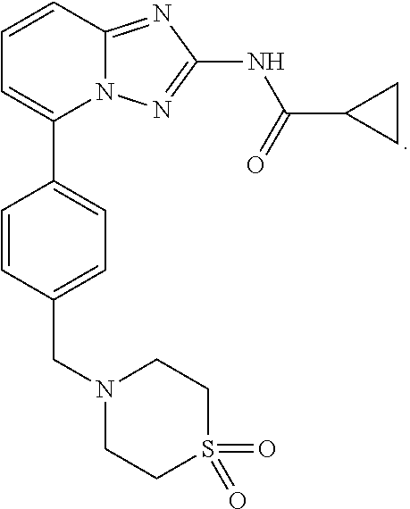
C1=CC(CN2CCS(=O)(=O)CC2)=CC=C1C1=CC=CC2=NC(NC(C3CC3)=O)=NN12
